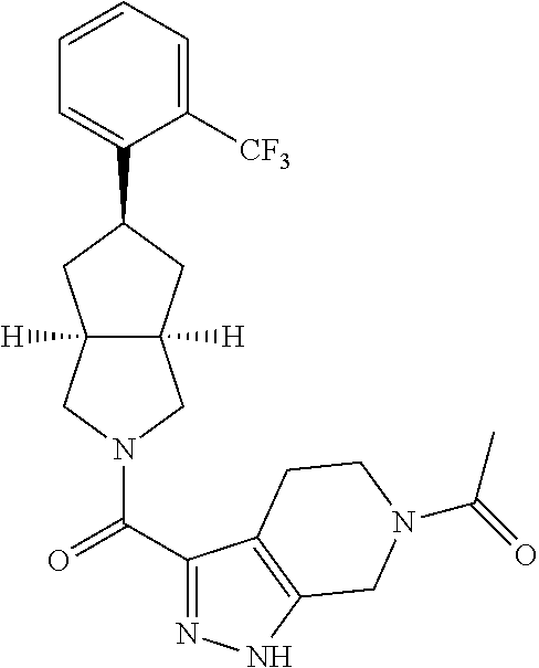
C1=CC=C([CF3])C(C2CC3([H])C([H])(CN(C(=O)C4=NNC5=C4CCN(C(C)=O)C5)C3)C2)=C1
